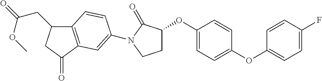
C12=C(C(=O)CC1CC(OC)=O)C=C(N1C(=O)C(OC3=CC=C(OC4=CC=C(F)C=C4)C=C3)CC1)C=C2
